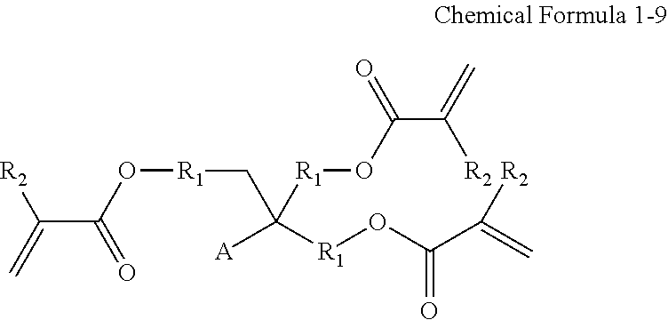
C(C(O[R1]CC([R1]OC(C(=C)[R2])=O)([A])[R1]OC(C(=C)[R2])=O)=O)(=C)[R2]
